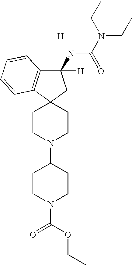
[H].C1CN(C2CCN(C(=O)OCC)CC2)CCC12C1=C(C([H])(NC(N(CC)CC)=O)C2)C=CC=C1
